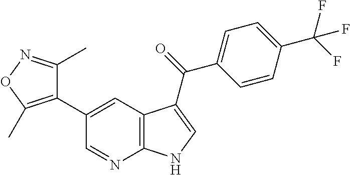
C1(C2=C(C)ON=C2C)=CC2=C(N=C1)NC=C2C(=O)C1=CC=C(C(F)(F)F)C=C1
